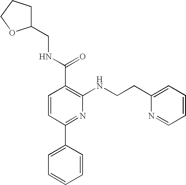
C1C(CNC(C2=C(NCCC3=CC=CC=N3)N=C(C3=CC=CC=C3)C=C2)=O)OCC1
